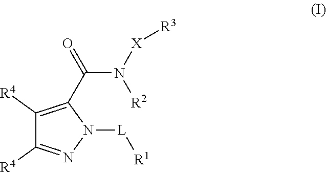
C1([R4])=C(C(=O)N([X][R3])[R2])N([L][R1])N=C1[R4]
